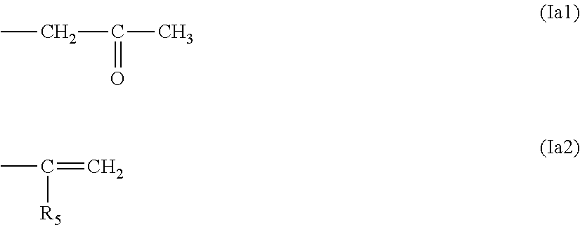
C(C)(CC)=O.C(=C)(C)[R5]
